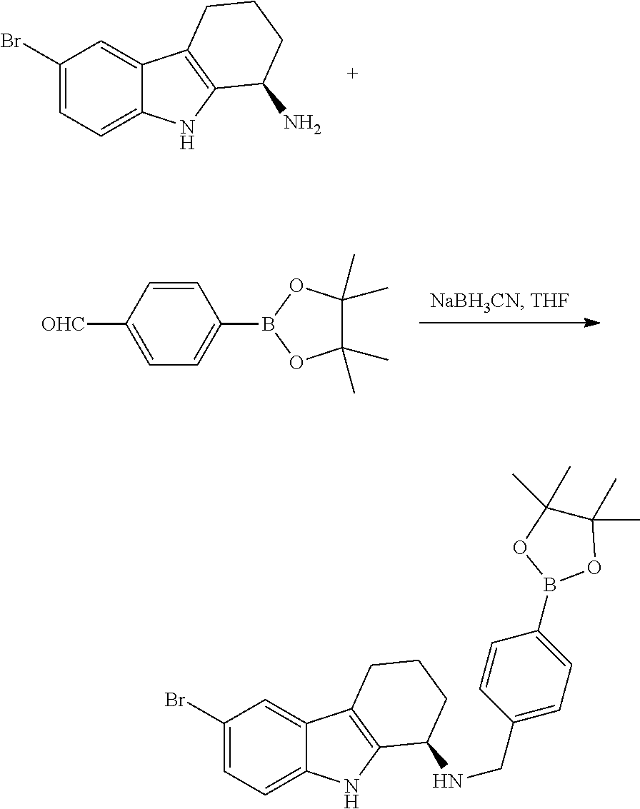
C1(Br)=CC=C2C(=C1)C1=C(N2)C(N)CCC1.C1([OHC])=CC=C(B2OC(C)(C)C(C)(C)O2)C=C1.C1(Br)=CC=C2C(=C1)C1=C(N2)C(NCC2=CC=C(B3OC(C)(C)C(C)(C)O3)C=C2)CCC1
